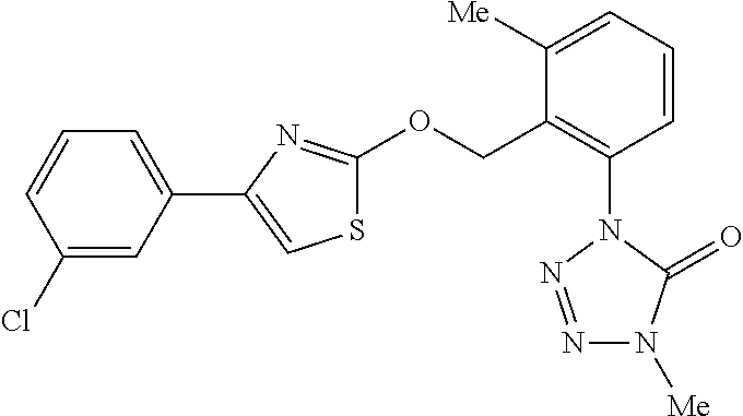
[Me]N1N=NN(C2=C(COC3=NC(C4=CC=CC(Cl)=C4)=CS3)C([Me])=CC=C2)C1=O
